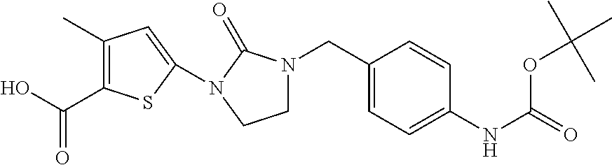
C(O)(=O)C1=C(C)C=C(N2C(=O)N(CC3=CC=C(NC(=O)OC(C)(C)C)C=C3)CC2)S1
